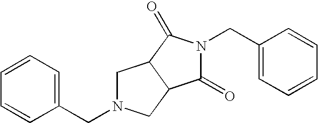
C1N(CC2=CC=CC=C2)CC2C1C(=O)N(CC1=CC=CC=C1)C2=O
